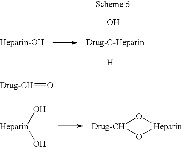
[Drug-C-Heparin](O)[H].[Heparin](O)O.[Drug-CH]1O[Heparin]O1.[Drug-CH]=[O +]
